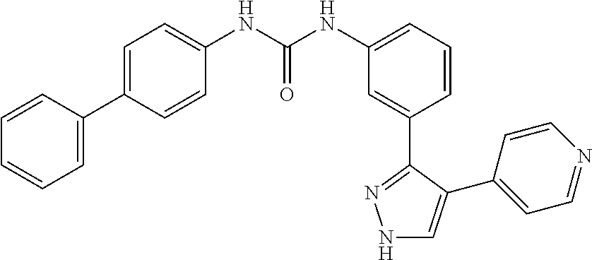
C1=C(NC(=O)NC2=CC=CC(C3=NNC=C3C3=CC=NC=C3)=C2)C=CC(C2=CC=CC=C2)=C1
